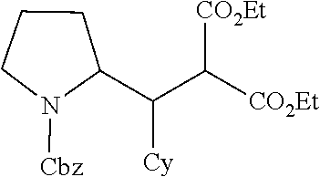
[CO2Et]C([CO2Et])C(C1CCCN1[Cbz])[Cy]
